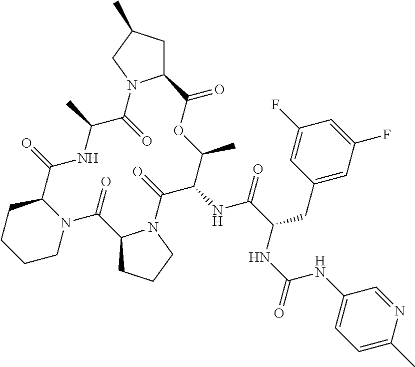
C12CCCN1C(=O)C(NC(=O)C(CC1=CC(F)=CC(F)=C1)NC(NC1=CC=C(C)N=C1)=O)C(C)OC(=O)C1CC(C)CN1C(=O)C(C)NC(=O)C1N(C2=O)CCCC1
